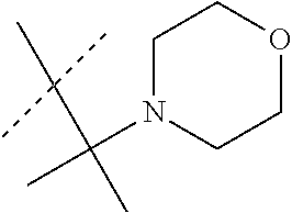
C1N(C(C)(C(C)(C)C)C)CCOC1
